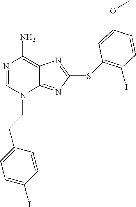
N1=CN(CCC2=CC=C(I)C=C2)C2=NC(SC3=C(I)C=CC(OC)=C3)=NC2=C1N
